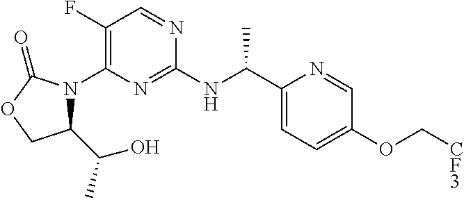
C1(F)=C(N2C(C(C)O)COC2=O)N=C(NC(C2=CC=C(OC[CF3])C=N2)C)N=C1
